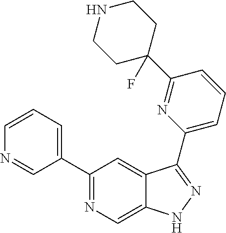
C1(C2=CC=CN=C2)=NC=C2C(=C1)C(C1=CC=CC(C3(F)CCNCC3)=N1)=NN2
